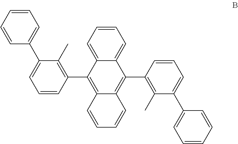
C1=CC=C2C(=C1)C(C1=C(C)C(C3=CC=CC=C3)=CC=C1)=C1C(=C2C2=C(C)C(C3=CC=CC=C3)=CC=C2)C=CC=C1
